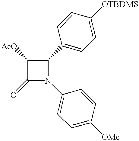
O=C1N(C2=CC=C([OMe])C=C2)C(C2=CC=C([OTBDMS])C=C2)C1[AcO]
